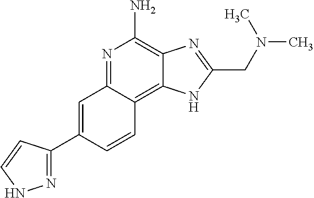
C1=C(C2=NNC=C2)C=CC2=C3C(=C(N)N=C12)N=C(CN(C)C)N3
